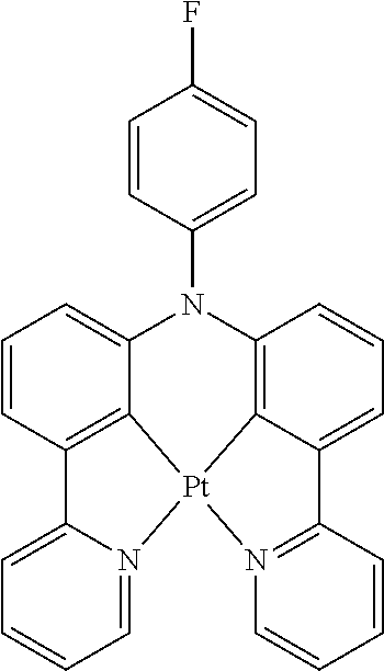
C1=CC2=C3C(=C1)N(C1=CC=C(F)C=C1)C1=C4C(=CC=C1)C1=N([Pt]34N3=CC=CC=C23)C=CC=C1
